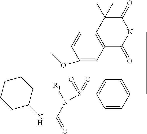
N1(CCC2=CC=C(S(N([R1])C(=O)NC3CCCCC3)(=O)=O)C=C2)C(=O)C(C)(C)C2=C(C1=O)C=C(OC)C=C2
